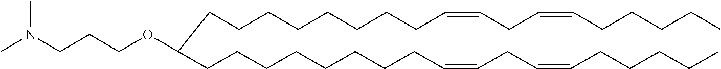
CCCCCC=CCC=CCCCCCCCCC(CCCCCCCCC=CCC=CCCCCC)OCCCN(C)C
